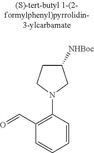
C1([NHBoc])CCN(C2=C(C=O)C=CC=C2)C1
